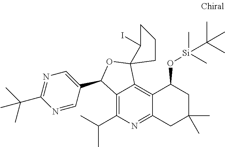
C12=C(C(C)C)N=C3C(=C1C1(OC2C2=CN=C(C(C)(C)C)N=C2)C(I)CCC1)C(O[Si](C)(C)C(C)(C)C)CC(C)(C)C3
